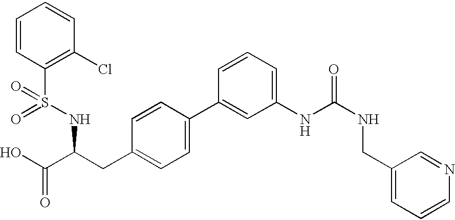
OC(C(CC1=CC=C(C2=CC(NC(NCC3=CC=CN=C3)=O)=CC=C2)C=C1)NS(C1=C(Cl)C=CC=C1)(=O)=O)=O
